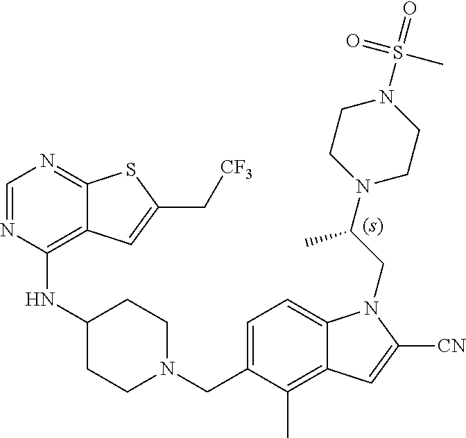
C1=NC(NC2CCN(CC3=CC=C4C(=C3C)C=C([CN])N4CC(N3CCN(S(=O)(=O)C)CC3)C)CC2)=C2C(=N1)SC(C[CF3])=C2
